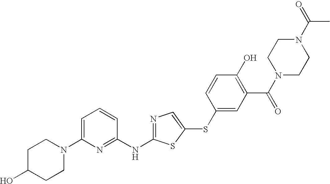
C1=C(N2CCC(O)CC2)N=C(NC2=NC=C(SC3=CC(C(N4CCN(C(=O)C)CC4)=O)=C(O)C=C3)S2)C=C1
